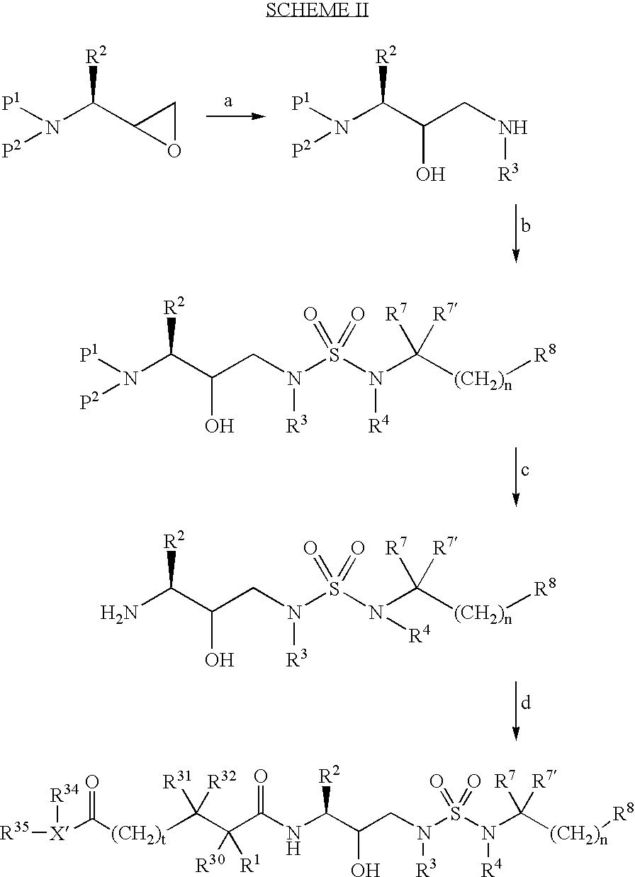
[P1]N(C(C1OC1)[R2])[P2].[P1]N(C(C(CN[R3])O)[R2])[P2].[P1]N(C(C(CN([R3])S(N(C([(CH2)n][R8])([R7])[R7])[R4])(=O)=O)O)[R2])[P2].NC(C(CN([R3])S(N(C([(CH2)n][R8])([R7])[R7])[R4])(=O)=O)O)[R2].N(C(C(CN([R3])S(N(C([(CH2)n][R8])([R7])[R7])[R4])(=O)=O)O)[R2])C(C(C([(CH2)t]C([X]([R35])[R34])=O)([R31])[R32])([R30])[R1])=O
